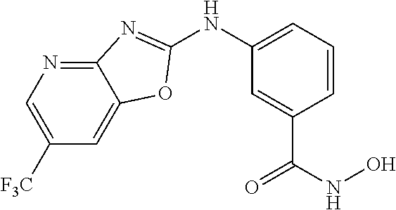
C12=NC=C([F3C])C=C1OC(NC1=CC=CC(C(NO)=O)=C1)=N2
